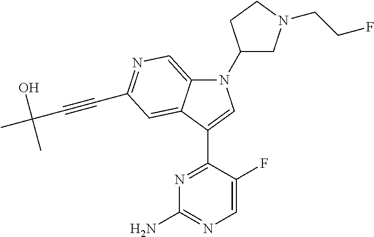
N1(C2CN(CCF)CC2)C2=CN=C(C#CC(C)(O)C)C=C2C(C2=NC(N)=NC=C2F)=C1
